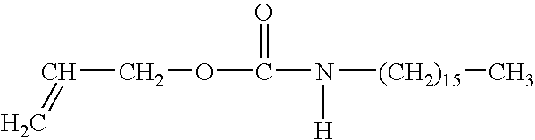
C(=C)COC(=O)N([H])[(CH2)15]C
